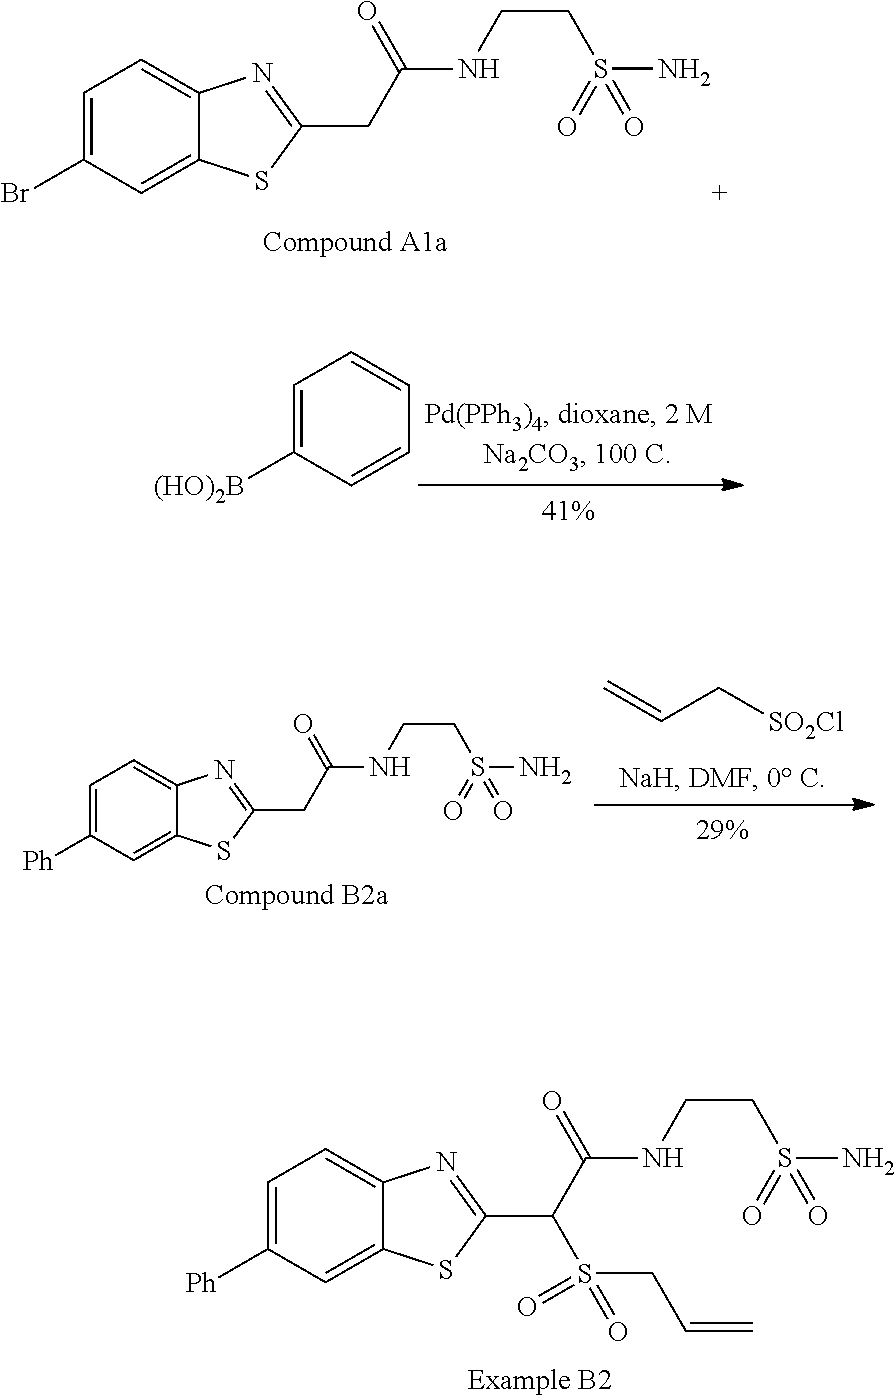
C1=C([Ph])C=C2C(=C1)N=C(C(C(NCCS(N)(=O)=O)=O)S(CC=C)(=O)=O)S2.C1=C([(HO)2B])C=CC=C1.C1=C([Ph])C=C2C(=C1)N=C(CC(NCCS(N)(=O)=O)=O)S2.C(C[SO2Cl])=C.C1=C(Br)C=C2C(=C1)N=C(CC(NCCS(N)(=O)=O)=O)S2
